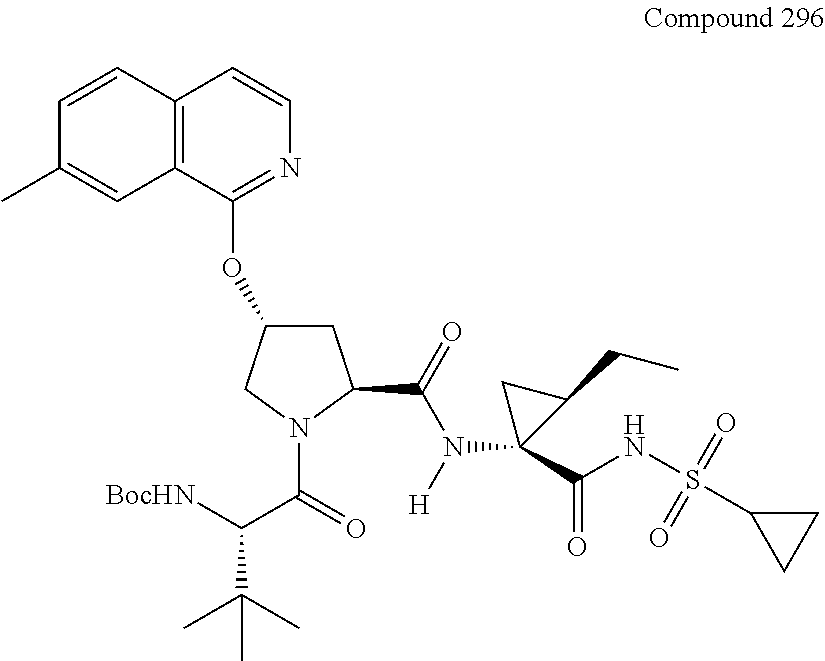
C12=C(C(OC3CC(C(=O)N([H])C4(C(NS(C5CC5)(=O)=O)=O)C(CC)C4)N(C(=O)C([BocHN])C(C)(C)C)C3)=NC=C1)C=C(C)C=C2
